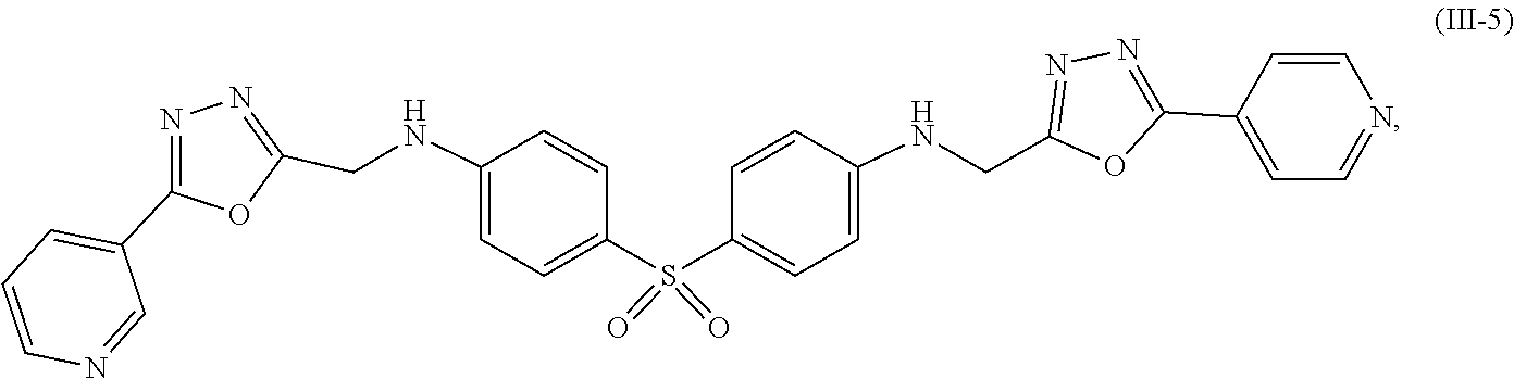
C1=CN=CC=C1C1=NN=C(CNC2=CC=C(S(=O)(=O)C3=CC=C(NCC4=NN=C(C5=CC=CN=C5)O4)C=C3)C=C2)O1
